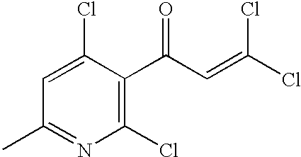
C1(Cl)=C(C(C=C(Cl)Cl)=O)C(Cl)=CC(C)=N1
